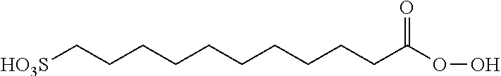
[HO3S]CCCCCCCCCCC(OO)=O
